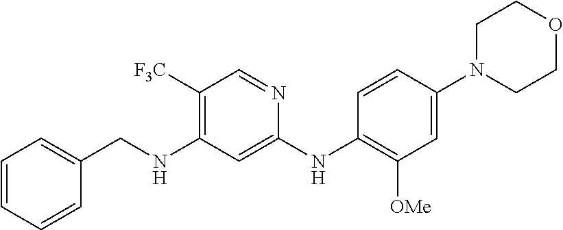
N(C1=C([F3C])C=NC(NC2=C([OMe])C=C(N3CCOCC3)C=C2)=C1)CC1=CC=CC=C1
